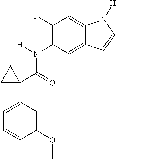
N(C1=C(F)C=C2C(=C1)C=C(C(C)(C)C)N2[H])(C(C1(C2=CC=CC(OC)=C2)CC1)=O)[H]
